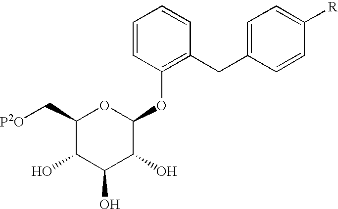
C1=CC(OC2OC(C[P2O])C(O)C(O)C2O)=C(CC2=CC=C([R])C=C2)C=C1
